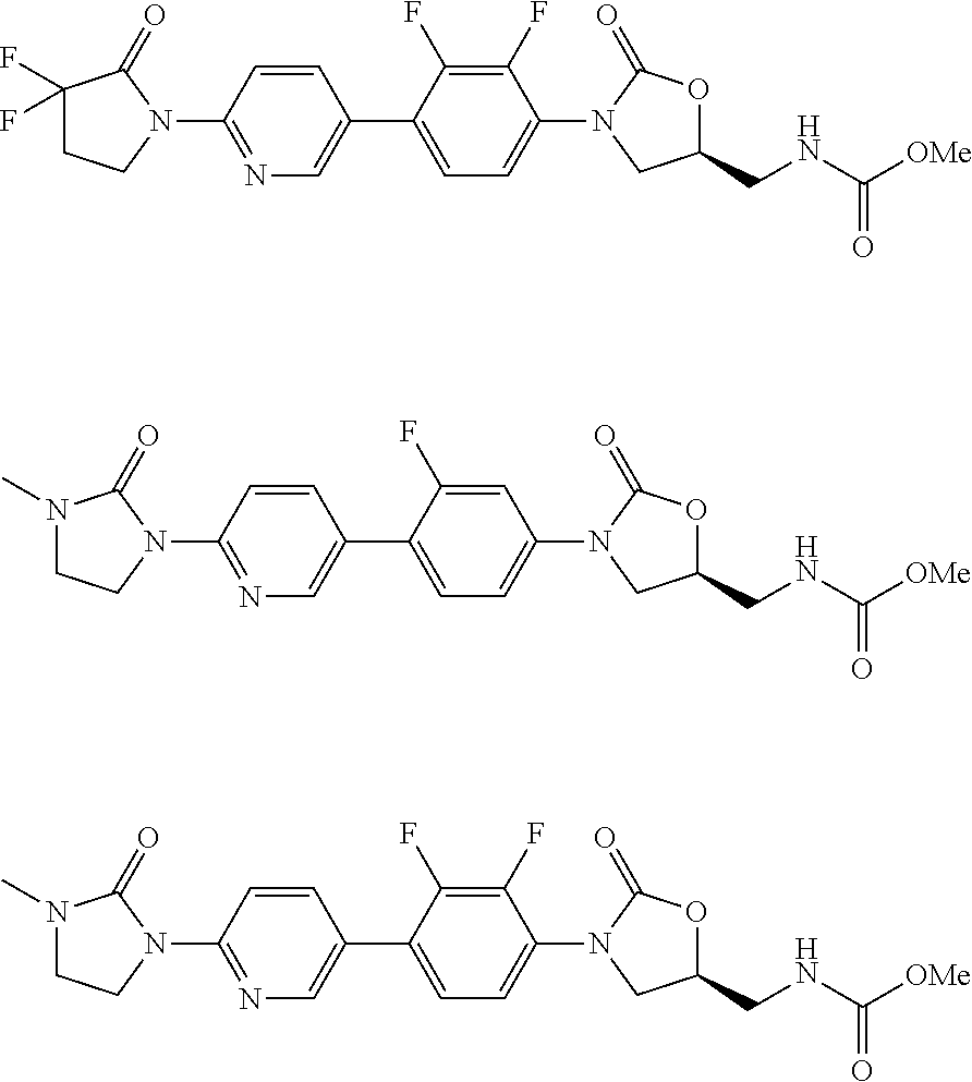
C1(F)(F)CCN(C2=NC=C(C3=CC=C(N4CC(CNC([OMe])=O)OC4=O)C(F)=C3F)C=C2)C1=O.N1(C)CCN(C2=NC=C(C3=CC=C(N4CC(CNC([OMe])=O)OC4=O)C=C3F)C=C2)C1=O.N1(C)CCN(C2=NC=C(C3=CC=C(N4CC(CNC([OMe])=O)OC4=O)C(F)=C3F)C=C2)C1=O
